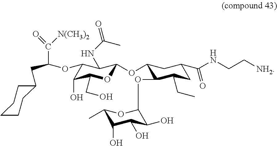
C1(OC2OC(CO)C(O)C(OC(CC3CCCCC3)C(=O)[N(CH3)2])C2NC(C)=O)C(OC2C(O)C(O)C(O)C(C)O2)C(CC)CC(C(NCC[NH2])=O)C1
